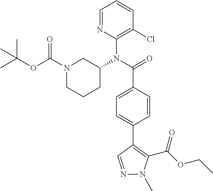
C1=NC(N(C(=O)C2=CC=C(C3=C(C(OCC)=O)N(C)N=C3)C=C2)C2CN(C(OC(C)(C)C)=O)CCC2)=C(Cl)C=C1
